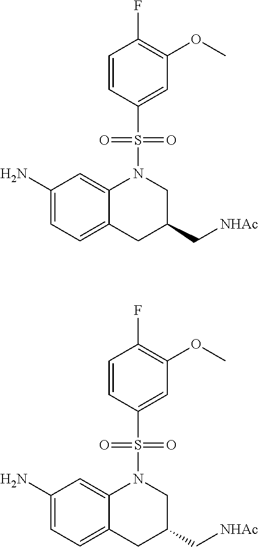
C1(N)=CC=C2C(=C1)N(S(C1=CC(OC)=C(F)C=C1)(=O)=O)CC(C[NHAc])C2.C1(N)=CC=C2C(=C1)N(S(C1=CC(OC)=C(F)C=C1)(=O)=O)CC(C[NHAc])C2
